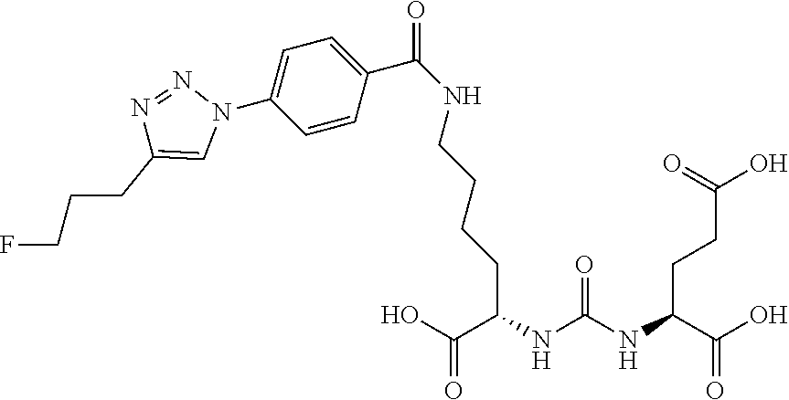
OC(C(NC(NC(C(O)=O)CCC(O)=O)=O)CCCCNC(C1=CC=C(N2N=NC(CCCF)=C2)C=C1)=O)=O
